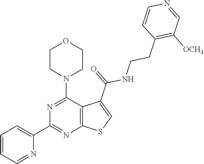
C1=CC=NC(C2=NC3=C(C(N4CCOCC4)=N2)C(C(=O)NCCC2=C([OCH3])C=NC=C2)=CS3)=C1
